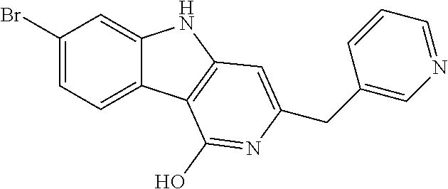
C1(Br)=CC=C2C(=C1)NC1=C2C(O)=NC(CC2=CN=CC=C2)=C1
